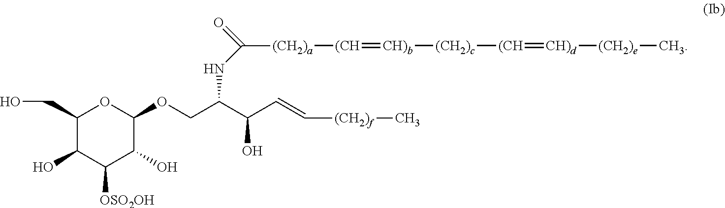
C1(CO)C(O)C([OSO2OH])C(O)C(OCC(C(C=C[(CH2)f]C)O)NC([(CH2)a][(CH]=[CH)b][(CH2)c][(CH]=[CH)d][(CH2)e]C)=O)O1
